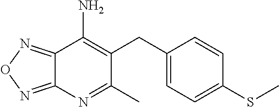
C12=NON=C1N=C(C)C(CC1=CC=C(SC)C=C1)=C2N
